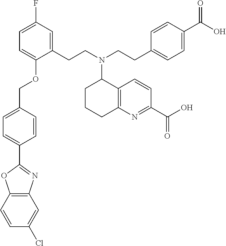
C1(C2=CC=C(COC3=CC=C(F)C=C3CCN(CCC3=CC=C(C(O)=O)C=C3)C3CCCC4=C3C=CC(C(O)=O)=N4)C=C2)=NC2=C(O1)C=CC(Cl)=C2
